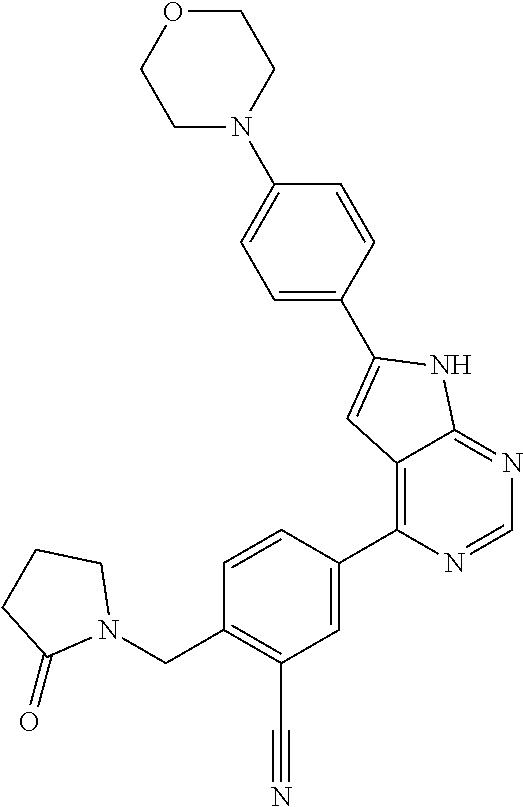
C1=C(C2=CC3=C(C4=CC(C#N)=C(CN5CCCC5=O)C=C4)N=CN=C3N2)C=CC(N2CCOCC2)=C1
